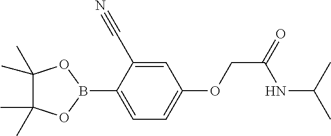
C1(C)(C)C(C)(C)OB(C2=CC=C(OCC(=O)NC(C)C)C=C2C#N)O1
